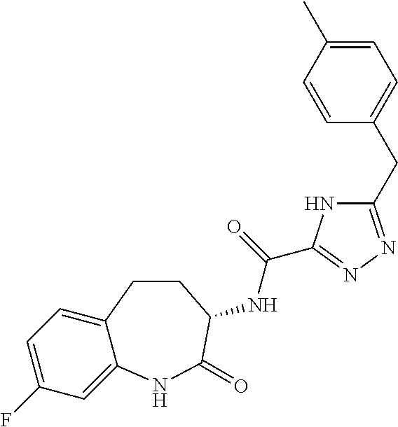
C1=C(F)C=C2C(=C1)CCC(NC(=O)C1=NN=C(CC3=CC=C(C)C=C3)N1)C(=O)N2
